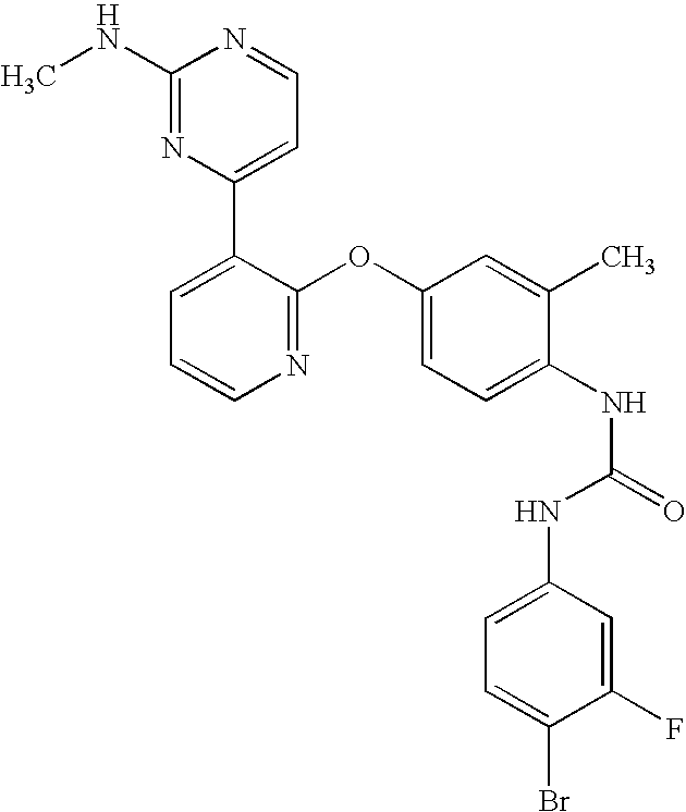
C1(NC)=NC(C2=CC=CN=C2OC2=CC=C(NC(=O)NC3=CC=C(Br)C(F)=C3)C(C)=C2)=CC=N1
